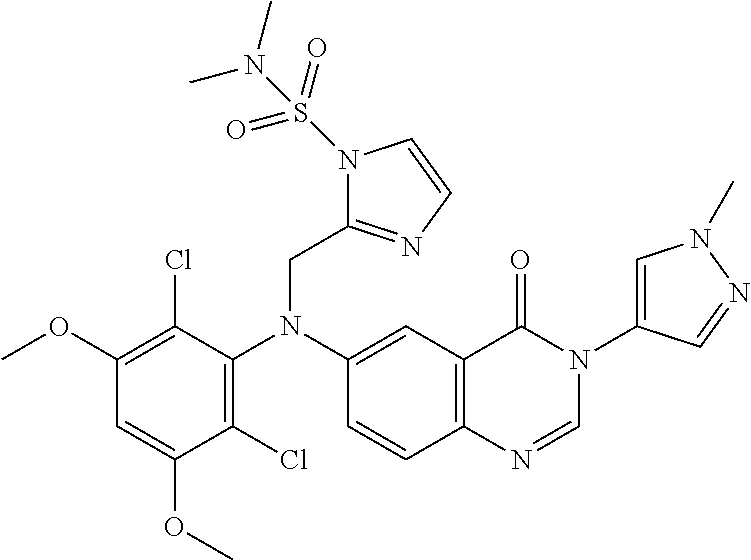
C1(OC)=C(Cl)C(N(C2=CC3=C(C=C2)N=CN(C2=CN(C)N=C2)C3=O)CC2=NC=CN2S(=O)(=O)N(C)C)=C(Cl)C(OC)=C1
